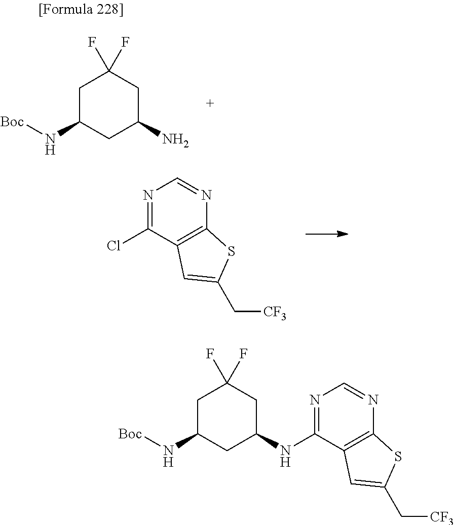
ClC1=NC=NC2=C1C=C(C[CF3])S2.C1C(N[Boc])CC(N)CC1(F)F.C1(NC2=NC=NC3=C2C=C(C[CF3])S3)CC(F)(F)CC(N[Boc])C1
